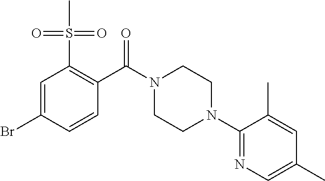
C1=C(Br)C=CC(C(N2CCN(C3=NC=C(C)C=C3C)CC2)=O)=C1S(=O)(=O)C
